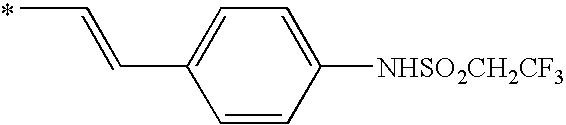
CC=CC1=CC=C([NHSO2CH2CF3])C=C1.*
